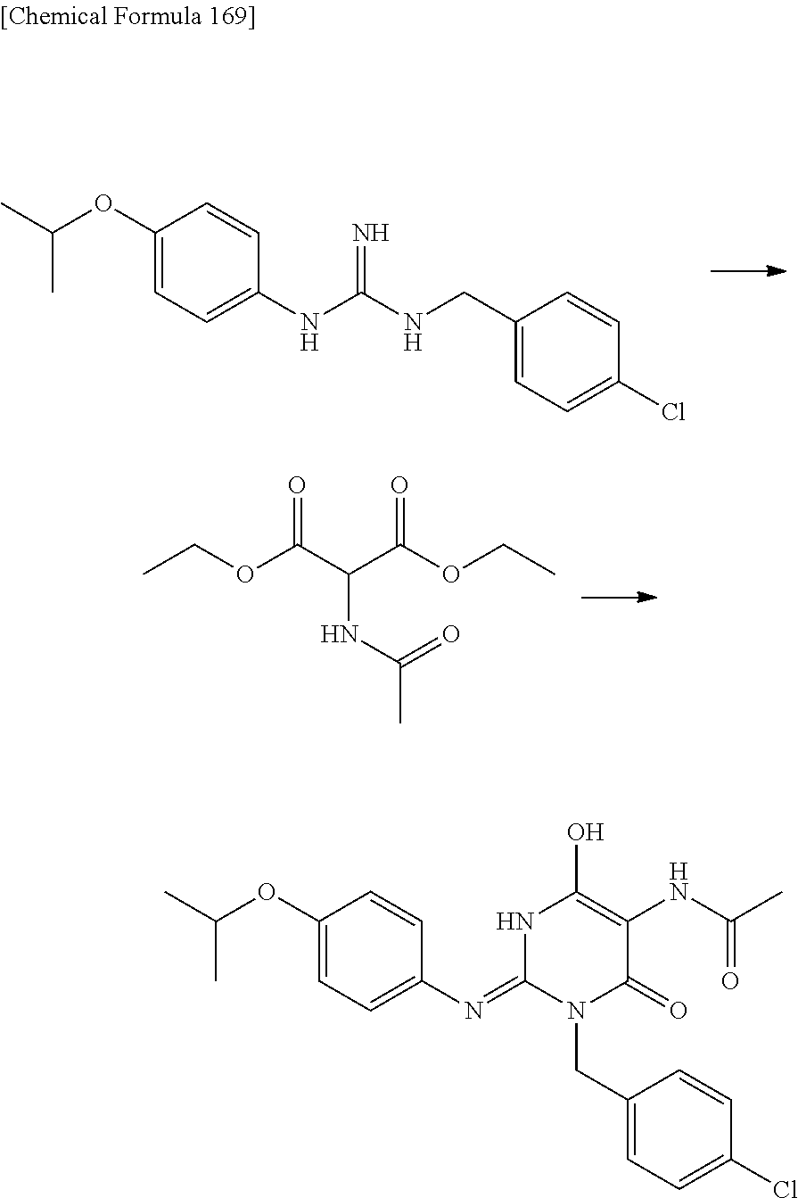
N=C(NCC1=CC=C(Cl)C=C1)NC1=CC=C(OC(C)C)C=C1.O=C(OCC)C(C(=O)OCC)NC(C)=O.N1C(=NC2=CC=C(OC(C)C)C=C2)N(CC2=CC=C(Cl)C=C2)C(=O)C(NC(C)=O)=C1O
